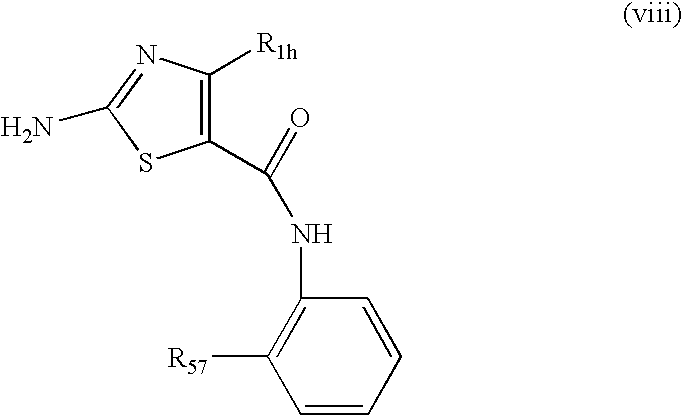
C1(NC(=O)C2=C([R1h])N=C(N)S2)=C([R57])C=CC=C1
